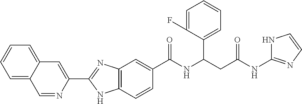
C1=NC(C2=NC3=C(N2)C=CC(C(NC(CC(NC2=NC=CN2)=O)C2=CC=CC=C2F)=O)=C3)=CC2=CC=CC=C12
